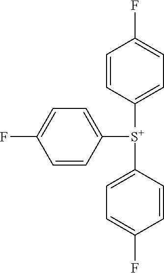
C1=C(F)C=CC([S+](C2=CC=C(F)C=C2)C2=CC=C(F)C=C2)=C1
